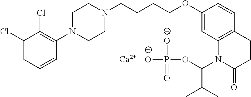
[Ca].C1(Cl)=CC=CC(N2CCN(CCCCOC3=CC4=C(C=C3)CCC(=O)N4C(OP([O-])([O-])=O)C(C)C)CC2)=C1Cl
